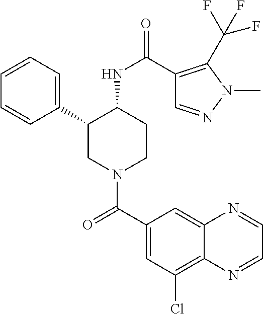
C1=CC=C(C2CN(C(C3=CC(Cl)=C4C(=C3)N=CC=N4)=O)CCC2NC(=O)C2=C(C(F)(F)F)N(C)N=C2)C=C1
